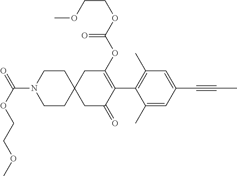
C1(C)=CC(C#CC)=CC(C)=C1C1=C(OC(OCCOC)=O)CC2(CC1=O)CCN(C(OCCOC)=O)CC2
